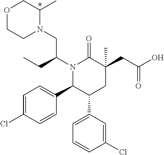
N1(C(CC)CN2CCOCC2C)C(C2=CC=C(Cl)C=C2)C(C2=CC=CC(Cl)=C2)CC(CC(=O)O)(C)C1=O
